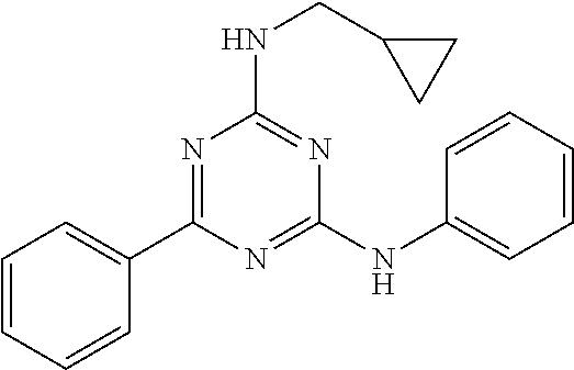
C1(C2=NC(NCC3CC3)=NC(NC3=CC=CC=C3)=N2)=CC=CC=C1
